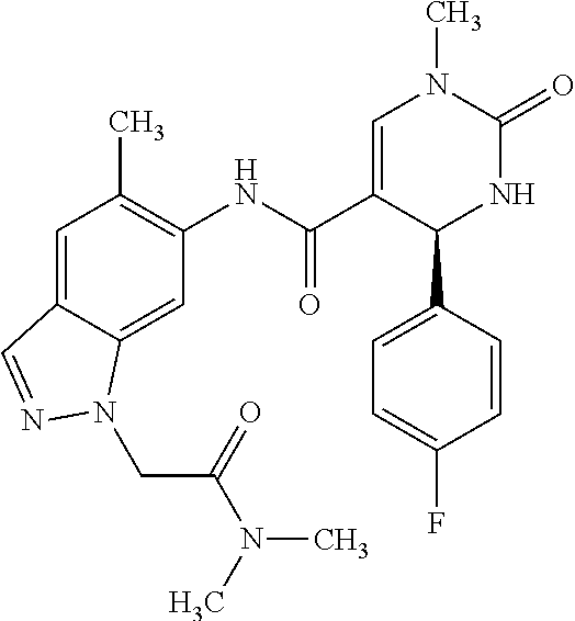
C12=CC(C)=C(NC(C3=CN(C)C(=O)NC3C3=CC=C(F)C=C3)=O)C=C1N(CC(=O)N(C)C)N=C2
